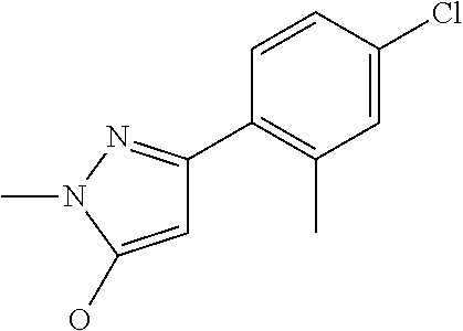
C1=C(O)N(C)N=C1C1=C(C)C=C(Cl)C=C1
